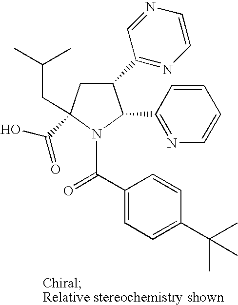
C1(C2=NC=CN=C2)CC(C(O)=O)(CC(C)C)N(C(C2=CC=C(C(C)(C)C)C=C2)=O)C1C1=NC=CC=C1
